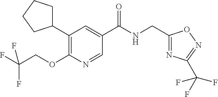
C1(C2=C(OCC(F)(F)F)N=CC(C(NCC3=NC(C(F)(F)F)=NO3)=O)=C2)CCCC1
